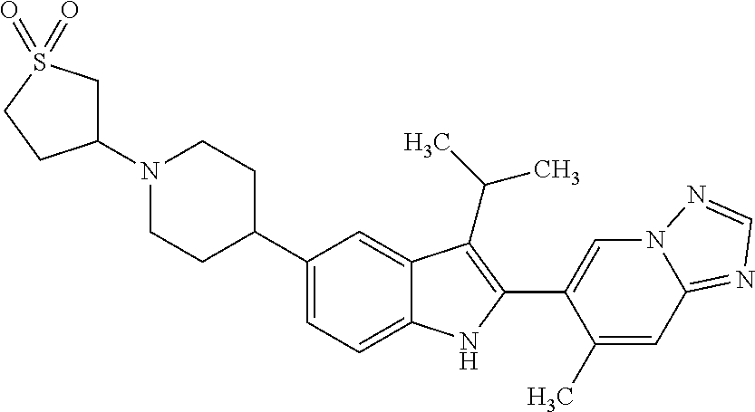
C1C(N2CCC(C3=CC=C4C(=C3)C(C(C)C)=C(C3=CN5C(=NC=N5)C=C3C)N4)CC2)CCS1(=O)=O
